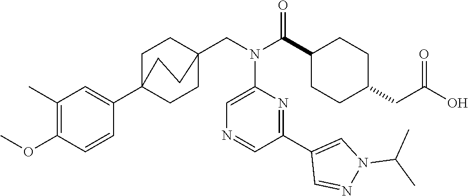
C1(C)=C(OC)C=CC(C23CCC(CN(C(C4CCC(CC(O)=O)CC4)=O)C4=CN=CC(C5=CN(C(C)C)N=C5)=N4)(CC2)CC3)=C1
